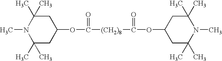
C1(C)(C)CC(OC([(CH2)8]C(OC2CC(C)(C)N(C)C(C)(C)C2)=O)=O)CC(C)(C)N1C
